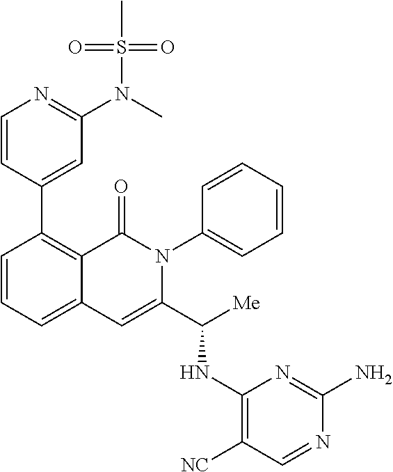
C1=CC=C2C(=C1C1=CC(N(S(=O)(=O)C)C)=NC=C1)C(=O)N(C1=CC=CC=C1)C(C([Me])NC1=C([NC])C=NC(N)=N1)=C2
